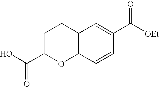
C12=C(C=CC(C([OEt])=O)=C1)OC(C(O)=O)CC2
